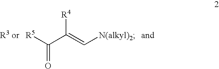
[ R5]C(=O)C([R4])=C[N(alkyl)2]
